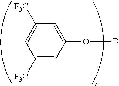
O(C1=CC([F3C])=CC([F3C])=C1)B
